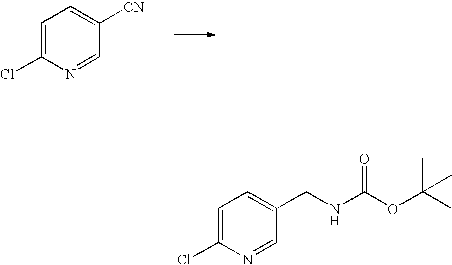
C1=C(Cl)N=CC([CN])=C1.C1=C(Cl)N=CC(CNC(OC(C)(C)C)=O)=C1
